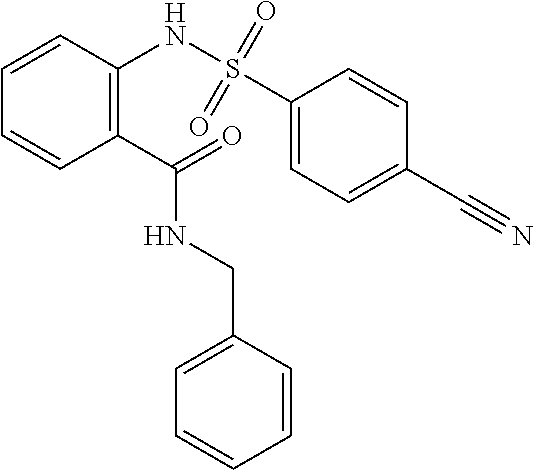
C1=CC(NS(C2=CC=C(C#N)C=C2)(=O)=O)=C(C(=O)NCC2=CC=CC=C2)C=C1
